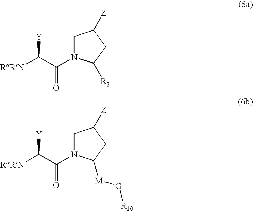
[RRN]C(C(=O)N1CC([Z])CC1[R2])[Y].[RRN]C(C(=O)N1CC([Z])CC1[M][G][R10])[Y]
